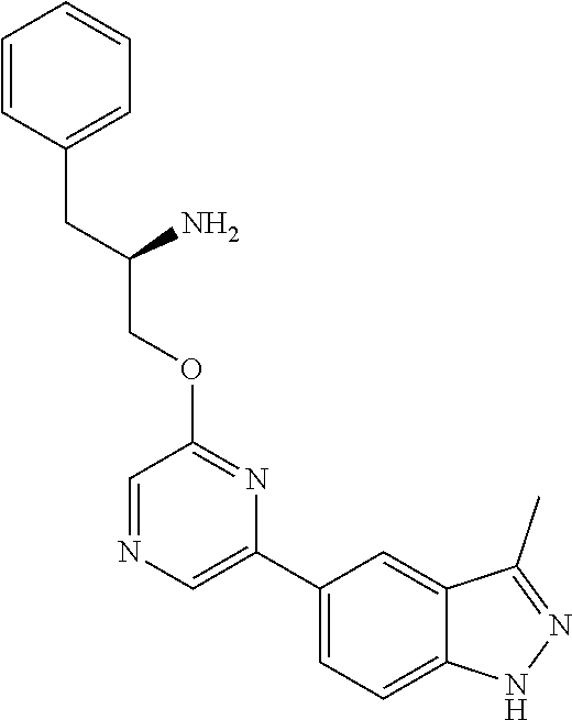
C1(C2=CN=CC(OCC(N)CC3=CC=CC=C3)=N2)=CC=C2C(=C1)C(C)=NN2
